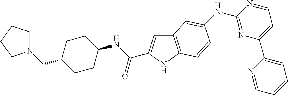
C12=C(NC(C(NC3CCC(CN4CCCC4)CC3)=O)=C1)C=CC(NC1=NC(C3=CC=CC=N3)=CC=N1)=C2
